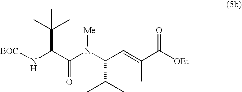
N(C(C(N([Me])C(C(C)C)C=C(C)C(=O)[OEt])=O)C(C)(C)C)[BOC]
